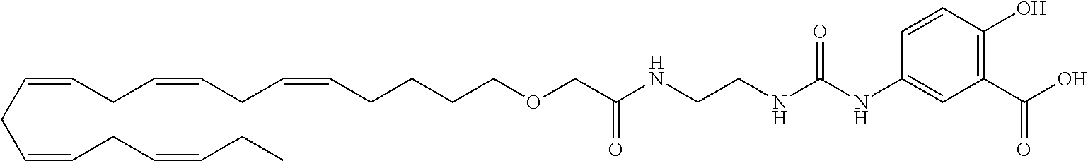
C(CC=CCC=CCC)=CCC=CCC=CCCCCOCC(NCCNC(NC1=CC(C(=O)O)=C(O)C=C1)=O)=O
